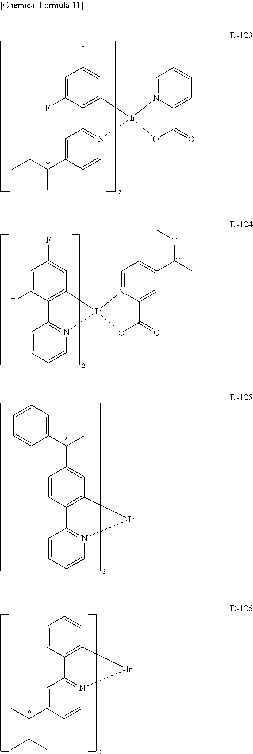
C1=C(F)C2=C(C=C1F)[Ir]1(N3=C2C=C(C(C)CC)C=C3)OC(=O)C2=CC=CC=N12.C1=C(F)C2=C(C=C1F)[Ir]1(N3=C2C=CC=C3)OC(=O)C2=CC(C(OC)C)=CC=N12.C1=CC2=C(C=C1C(C)C1=CC=CC=C1)[Ir]N1=C2C=CC=C1.C1=CC2=C(C=C1)[Ir]N1=C2C=C(C(C(C)C)C)C=C1
